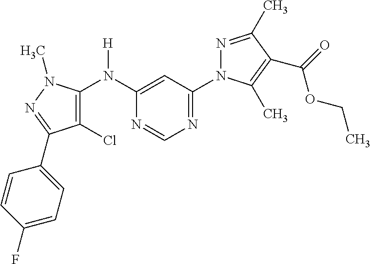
C1(N(C2=C(Cl)C(C3=CC=C(F)C=C3)=NN2C)[H])=CC(N2N=C(C)C(C(OCC)=O)=C2C)=NC=N1
